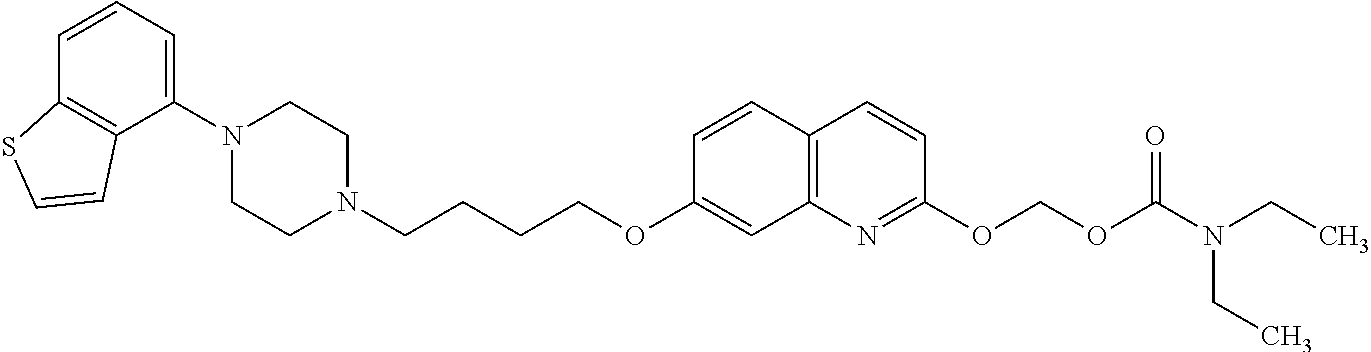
C1=CC2=C(C(N3CCN(CCCCOC4=CC5=C(C=C4)C=CC(OCOC(N(CC)CC)=O)=N5)CC3)=C1)C=CS2
